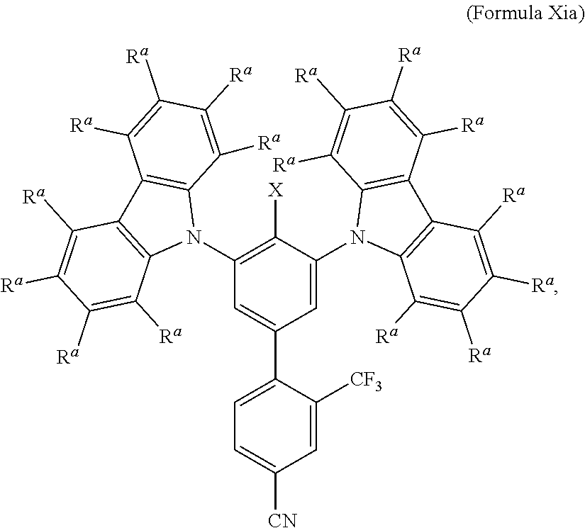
C1=C(C2=CC(N3C4=C(C5=C3C([Ra])=C([Ra])C([Ra])=C5[Ra])C([Ra])=C([Ra])C([Ra])=C4[Ra])=C([X])C(N3C4=C(C5=C3C([Ra])=C([Ra])C([Ra])=C5[Ra])C([Ra])=C([Ra])C([Ra])=C4[Ra])=C2)C([CF3])=CC([CN])=C1
